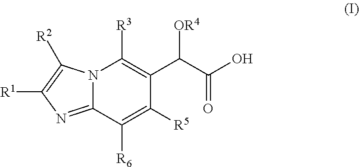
N12C(=NC([R1])=C1[R2])C([R6])=C([R5])C(C(C(O)=O)[OR4])=C2[R3]
